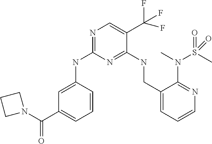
C1=C(NC2=NC=C(C(F)(F)F)C(NCC3=CC=CN=C3N(S(=O)(C)=O)C)=N2)C=CC=C1C(N1CCC1)=O
